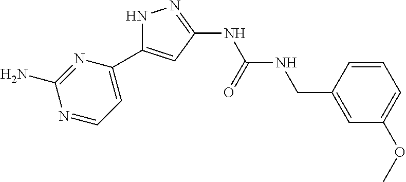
N1C(C2=CC=NC(N)=N2)=CC(NC(NCC2=CC(OC)=CC=C2)=O)=N1
